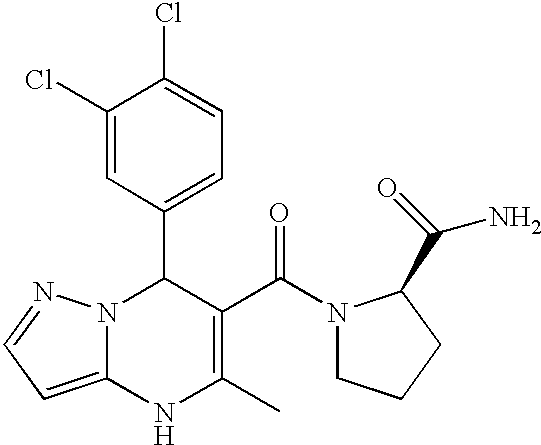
C1(Cl)=CC(C2N3C(=CC=N3)NC(C)=C2C(=O)N2CCCC2C(N)=O)=CC=C1Cl
